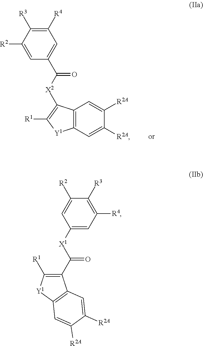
C1([R4])=C([R3])C([R2])=CC(C([X2]C2=C([R1])[Y1]C3=C2C=C([R2A])C([R2A])=C3)=O)=C1.C1([X1]C(C2=C([R1])[Y1]C3=C2C=C([R2A])C([R2A])=C3)=O)=CC([R4])=C([R3])C([R2])=C1
